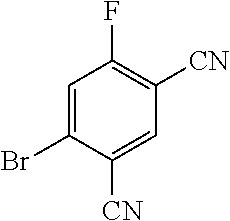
C1=C(Br)C([CN])=CC([CN])=C1F
